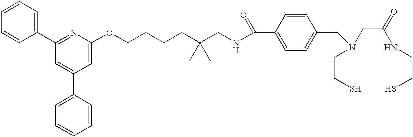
C1=CC=CC(C2=NC(OCCCCC(CNC(C3=CC=C(CN(CC(=O)NCCS)CCS)C=C3)=O)(C)C)=CC(C3=CC=CC=C3)=C2)=C1
